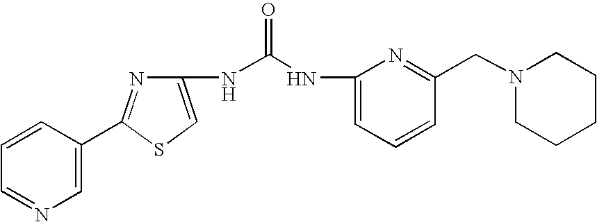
N1=C(C2=CN=CC=C2)SC=C1NC(=O)NC1=CC=CC(CN2CCCCC2)=N1
